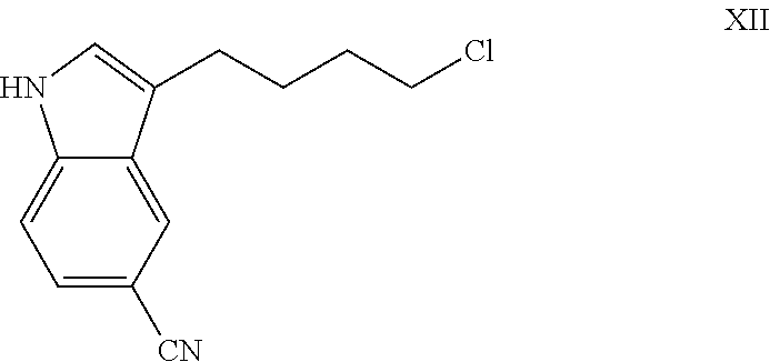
C(CCCCl)C1=CNC2=CC=C([CN])C=C21
